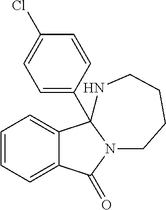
C1=CC=C2C(=C1)C1(C3=CC=C(Cl)C=C3)N(C2=O)CCCCN1
